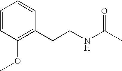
C1=CC(OC)=C(CCNC(C)=O)C=C1
